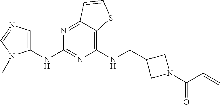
C1(NCC2CN(C(C=C)=O)C2)=C2C(=NC(NC3=CN=CN3C)=N1)C=CS2
